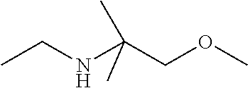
C(NC(COC)(C)C)C
